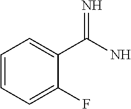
C1=CC=C(F)C(C(N)=N)=C1
